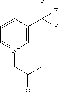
C1=CC=[N+](CC(C)=O)C=C1C(F)(F)F
